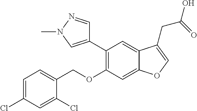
C1=C(Cl)C=C(Cl)C(COC2=C(C3=CN(C)N=C3)C=C3C(=C2)OC=C3CC(=O)O)=C1
